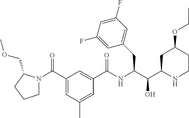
C1(CC(C(C2CC(OCC)CCN2)O)NC(C2=CC(C(N3CCCC3COC)=O)=CC(C)=C2)=O)=CC(F)=CC(F)=C1
